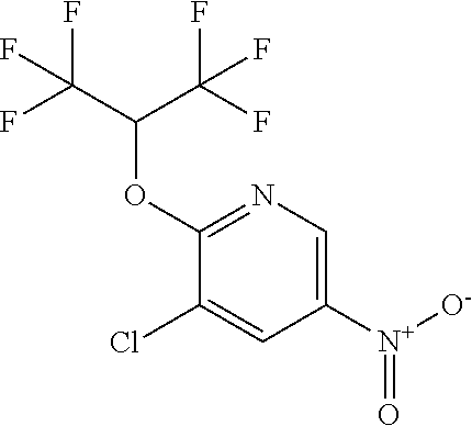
FC(C(C(F)(F)F)OC1=NC=C([N+]([O-])=O)C=C1Cl)(F)F
